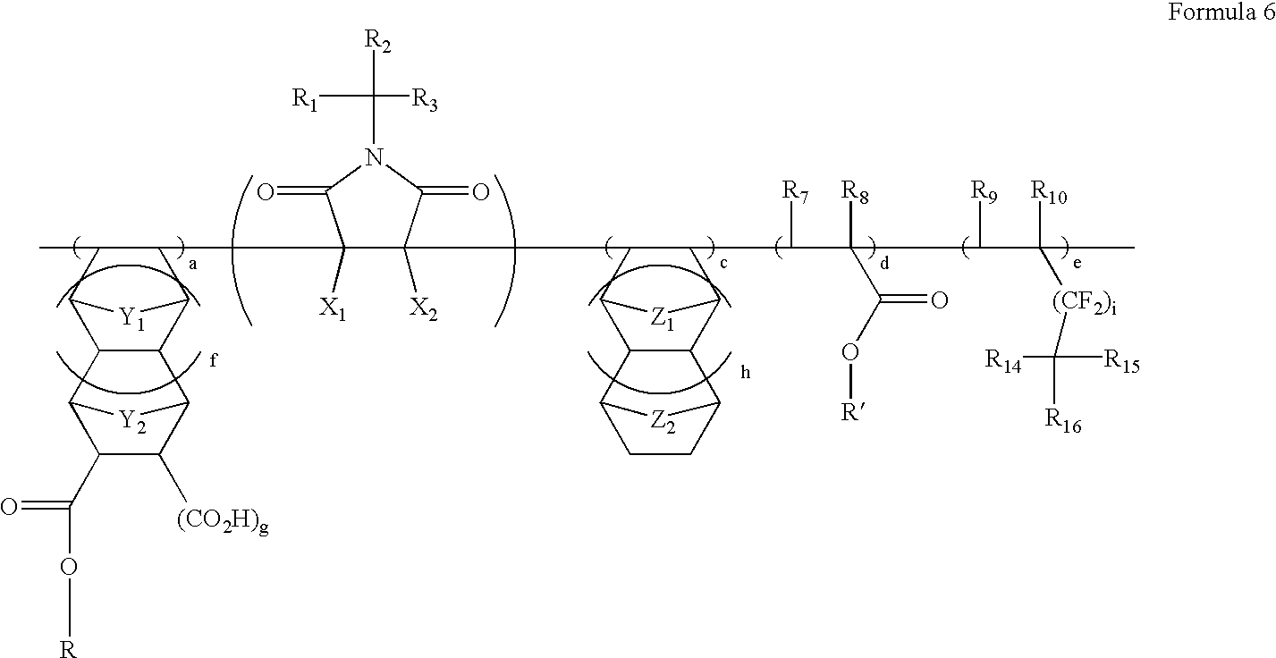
C12C(C3C(C(O[R])=O)C([(CO2H)g])C1[Y2]3)C1C(C)C(C3([X1])C([X2])(C4C(C([R7])C([R8])(C([R9])C([R10])([(CF2)i]C([R14])([R15])[R16])C)C(=O)O[R])C5C6C(C7CCC6[Z2]7)C4[Z1]5)C(=O)N(C([R3])([R1])[R2])C3=O)C2[Y1]1
